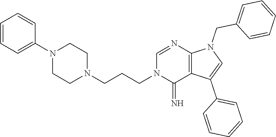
C1=C(C2=CC=CC=C2)C2=C(N1CC1=CC=CC=C1)N=CN(CCCN1CCN(C3=CC=CC=C3)CC1)C2=N
